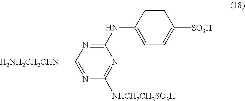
C1=C(NC2=NC([H2NH2CH2CHN])=NC([NHCH2CH2SO3H])=N2)C=CC([SO3H])=C1
